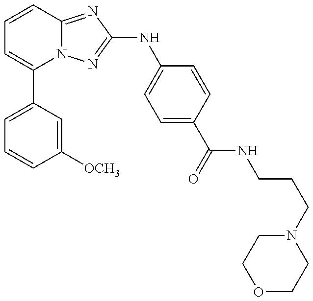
C1=C(C2=CC=CC3=NC(NC4=CC=C(C(=O)NCCCN5CCOCC5)C=C4)=NN23)C=C([OCH3])C=C1
